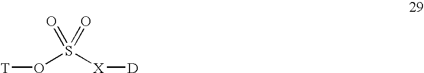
O=S(=O)(O[T])[X][D]
